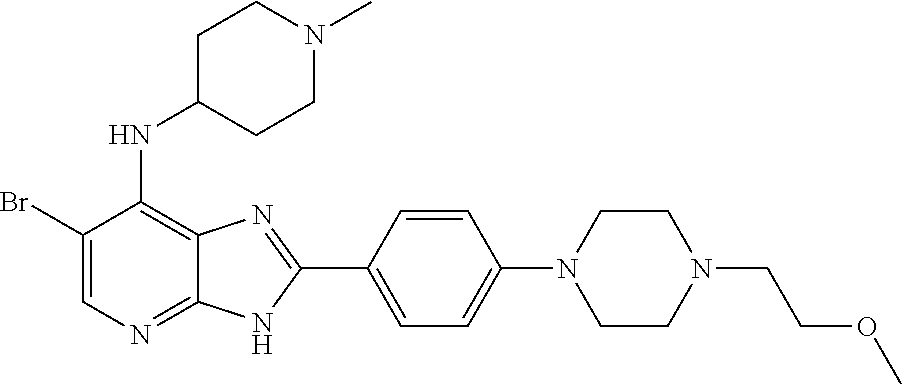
C1(Br)=CN=C2C(=C1NC1CCN(C)CC1)N=C(C1=CC=C(N3CCN(CCOC)CC3)C=C1)N2
